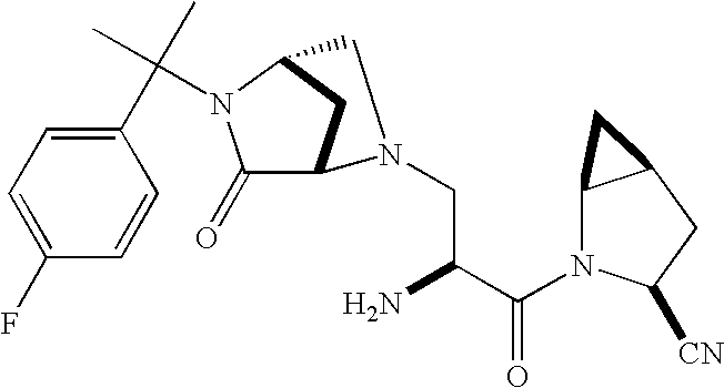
C(N1C(=O)C2CC1CN2CC(C(N1C2C(CC1[CN])C2)=O)N)(C)(C)C1=CC=C(F)C=C1
